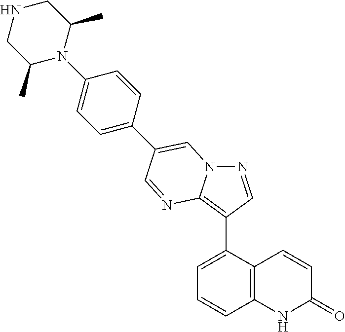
C1=C(C2=C3N(N=C2)C=C(C2=CC=C(N4C(C)CNCC4C)C=C2)C=N3)C2=C(C=C1)NC(=O)C=C2
